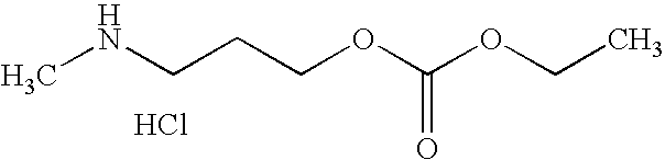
N(CCCOC(OCC)=O)C.Cl
